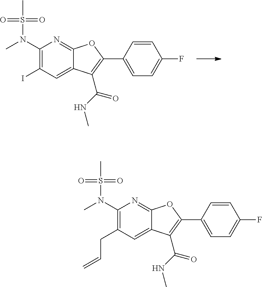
C1=CC(C2=C(C(NC)=O)C3=CC(I)=C(N(C)S(=O)(=O)C)N=C3O2)=CC=C1F.C1=CC(C2=C(C(NC)=O)C3=CC(CC=C)=C(N(C)S(=O)(=O)C)N=C3O2)=CC=C1F
